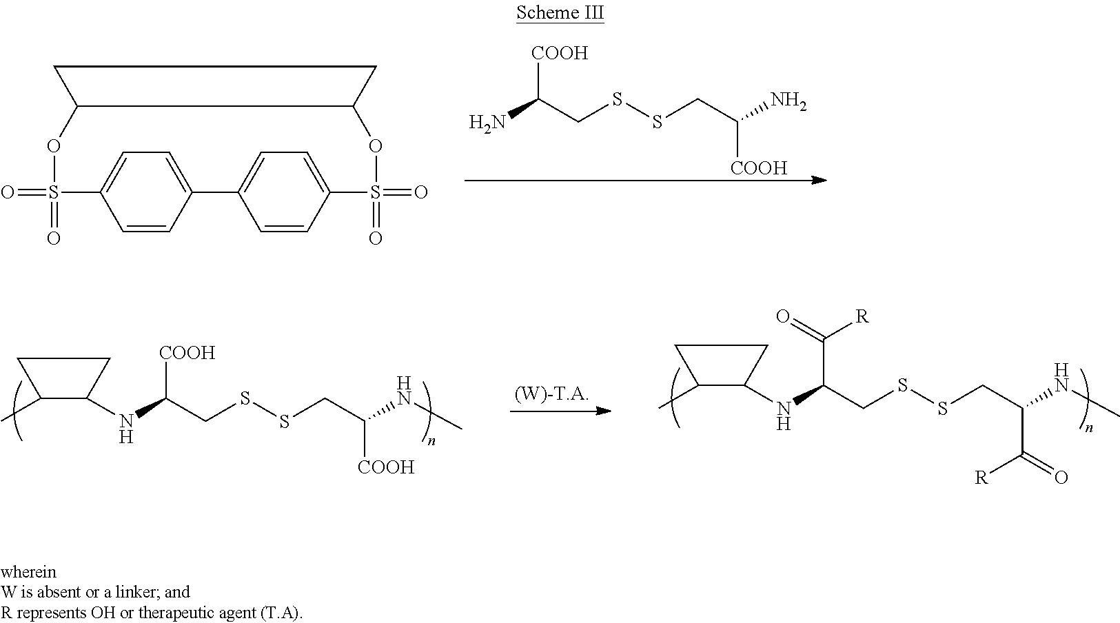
NC(CSSCC(N)[COOH])[COOH].C1C2OS(=O)(=O)C3=CC=C(C=C3)C3=CC=C(C=C3)S(=O)(=O)OC2C1.N(C(CSSCC(NC)[COOH])[COOH])C1C(C)CC1.N(C(CSSCC(NC)C(=O)[R])C(=O)[R])C1C(C)CC1
